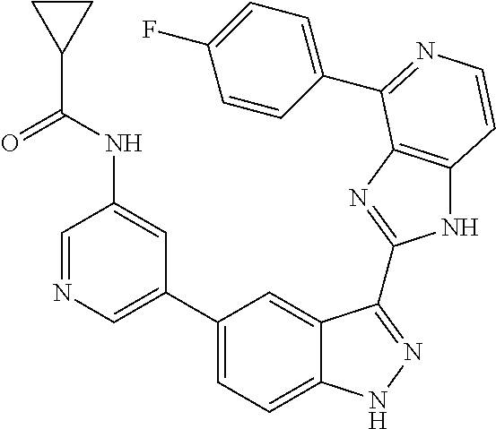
C1(C2=CN=CC(NC(C3CC3)=O)=C2)=CC=C2C(=C1)C(C1=NC3=C(N1)C=CN=C3C1=CC=C(F)C=C1)=NN2
